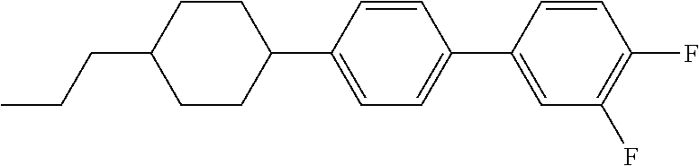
C1CC(C2=CC=C(C3=CC(F)=C(F)C=C3)C=C2)CCC1CCC
